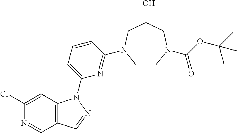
C1CN(C(OC(C)(C)C)=O)CC(O)CN1C1=NC(N2C3=C(C=NC(Cl)=C3)C=N2)=CC=C1
